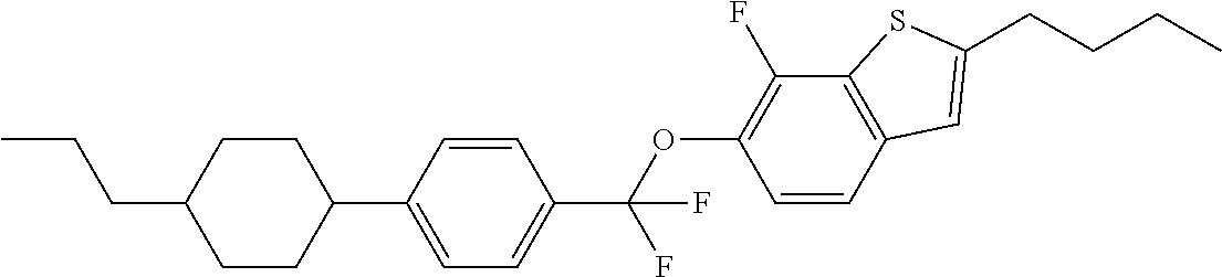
C1(C(OC2=C(F)C3=C(C=C2)C=C(CCCC)S3)(F)F)=CC=C(C2CCC(CCC)CC2)C=C1
